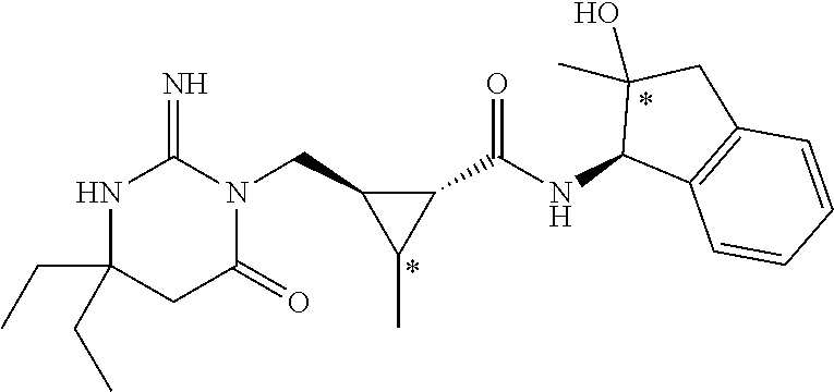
C(C1(CC)NC(=N)N(CC2C(C)C2C(NC2C3=C(CC2(O)C)C=CC=C3)=O)C(=O)C1)C
